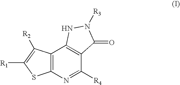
C12=C(C([R2])=C([R1])S1)C1=C(C([R4])=N2)C(=O)N([R3])N1
